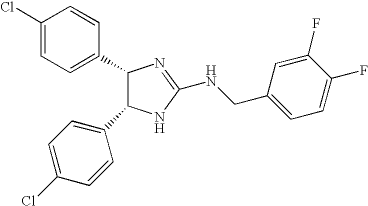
C1(Cl)=CC=C(C2C(C3=CC=C(Cl)C=C3)NC(NCC3=CC=C(F)C(F)=C3)=N2)C=C1
